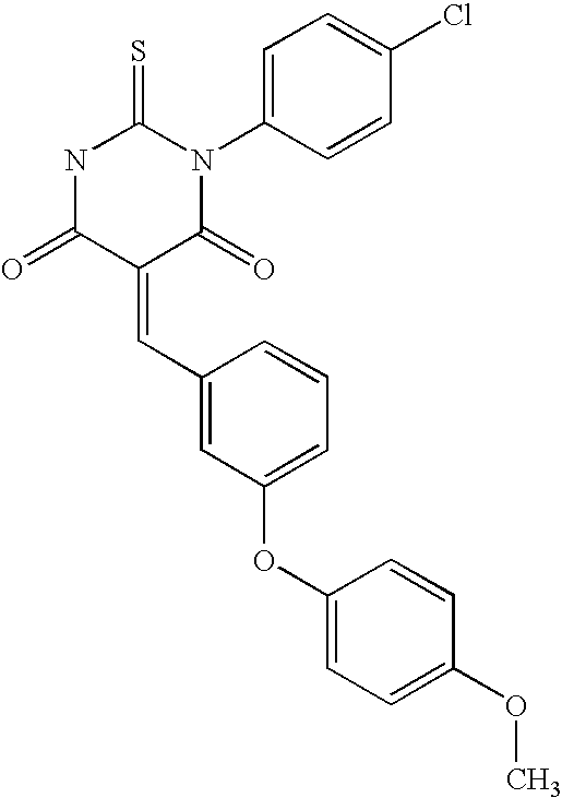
N1C(=O)C(=CC2=CC(OC3=CC=C(OC)C=C3)=CC=C2)C(=O)N(C2=CC=C(Cl)C=C2)C1=S
